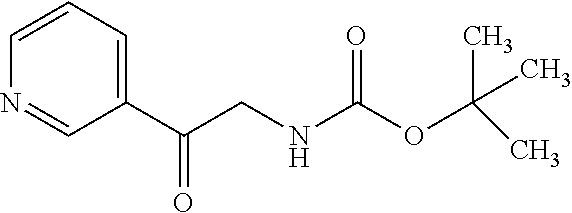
C1(C(CNC(OC(C)(C)C)=O)=O)=CC=CN=C1
